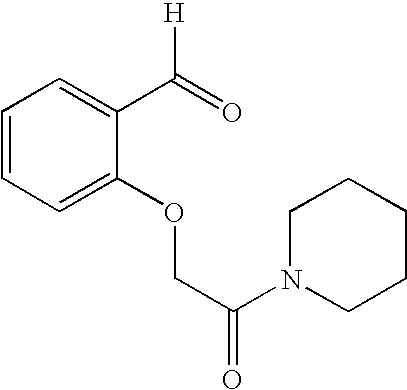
C1=CC=C(OCC(N2CCCCC2)=O)C(C(=O)[H])=C1
